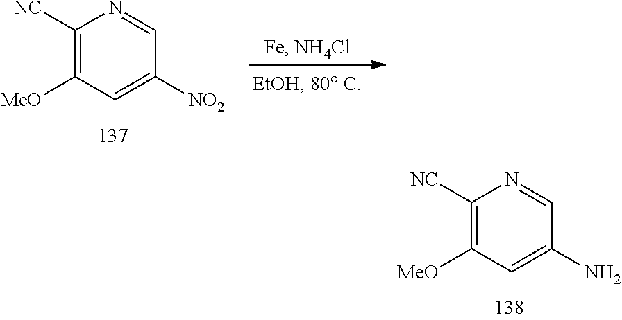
C1([NC])=C([MeO])C=C(N)C=N1.C1([NC])=C([MeO])C=C([NO2])C=N1
